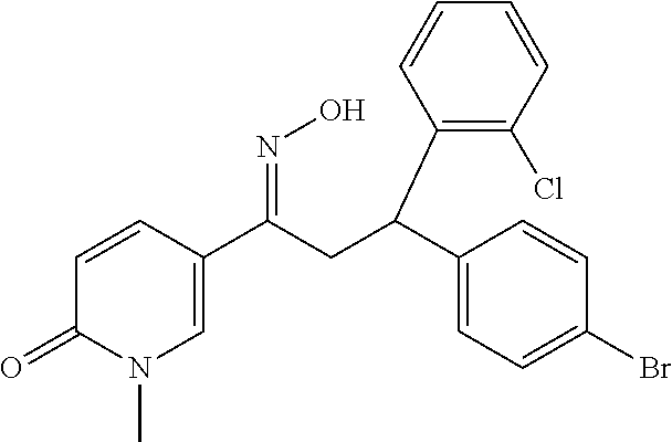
C1=CC(C(CC(C2=CC=C(Br)C=C2)C2=C(Cl)C=CC=C2)=NO)=CN(C)C1=O
